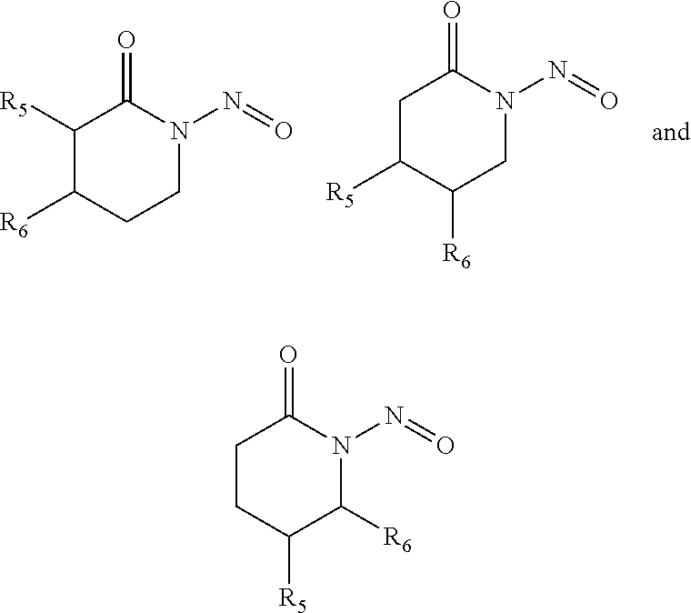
C1([R5])C([R6])CCN(N=O)C1=O.C1C([R5])C([R6])CN(N=O)C1=O.C1CC([R5])C([R6])N(N=O)C1=O
